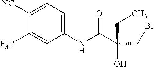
C1(NC(C(CBr)(CC)O)=O)=CC=C([NC])C([F3C])=C1
